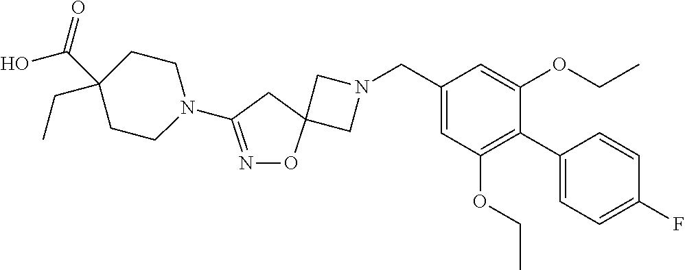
C1N(CC2=CC(OCC)=C(C3=CC=C(F)C=C3)C(OCC)=C2)CC12ON=C(N1CCC(C(=O)O)(CC)CC1)C2
